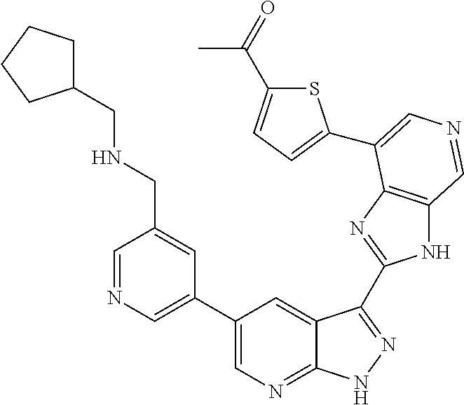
C1(C2=CN=CC(CNCC3CCCC3)=C2)=CN=C2C(=C1)C(C1=NC3=C(N1)C=NC=C3C1=CC=C(C(C)=O)S1)=NN2
